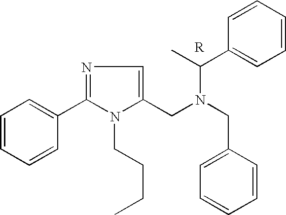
C1=CC=CC(C2=NC=C(CN(C(C)C3=CC=CC=C3)CC3=CC=CC=C3)N2CCCC)=C1.[R]
